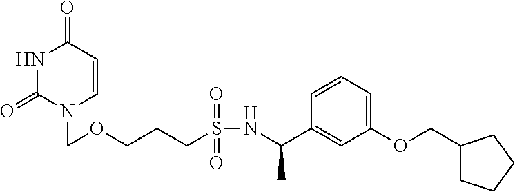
N1C(=O)N(COCCCS(NC(C2=CC(OCC3CCCC3)=CC=C2)C)(=O)=O)C=CC1=O
